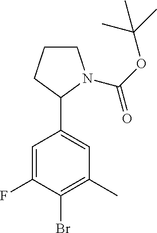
C1=C(F)C(Br)=C(C)C=C1C1N(C(OC(C)(C)C)=O)CCC1
